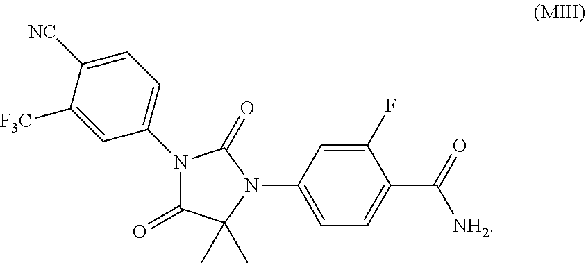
C1(=O)C(C)(C)N(C2=CC=C(C([NH2])=O)C(F)=C2)C(=O)N1C1=CC=C([NC])C([F3C])=C1
